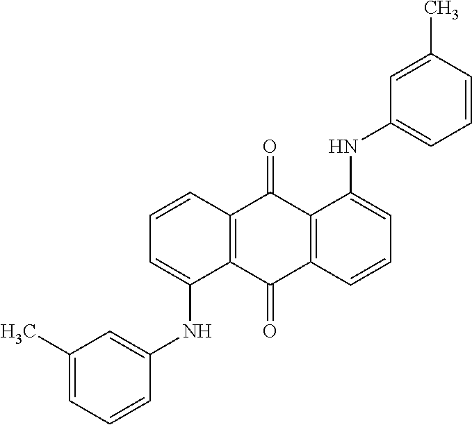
C12=C(C=CC=C1NC1=CC=CC(C)=C1)C(=O)C1=C(C2=O)C=CC=C1NC1=CC(C)=CC=C1
